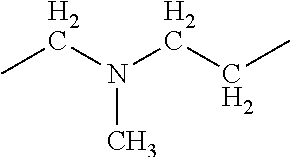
CCN(CCC)C
